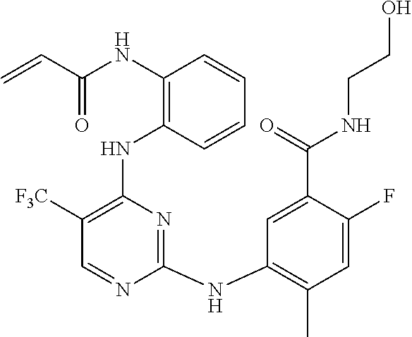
N(C1=C(NC2=C([F3C])C=NC(NC3=C(C)C=C(F)C(C(=O)NCCO)=C3)=N2)C=CC=C1)C(C=C)=O
